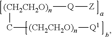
[(CH2CH2O)n]([Q][Z])C[(CH2CH2O)n][Q1]
